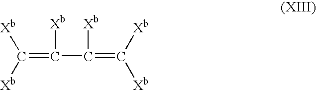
C(=C(C(=C([Xb])[Xb])[Xb])[Xb])([Xb])[Xb]
